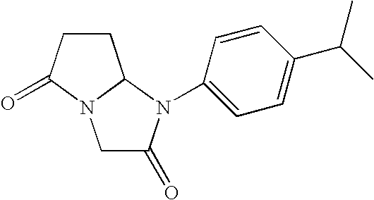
C1C(=O)N(C2=CC=C(C(C)C)C=C2)C2N1C(=O)CC2
